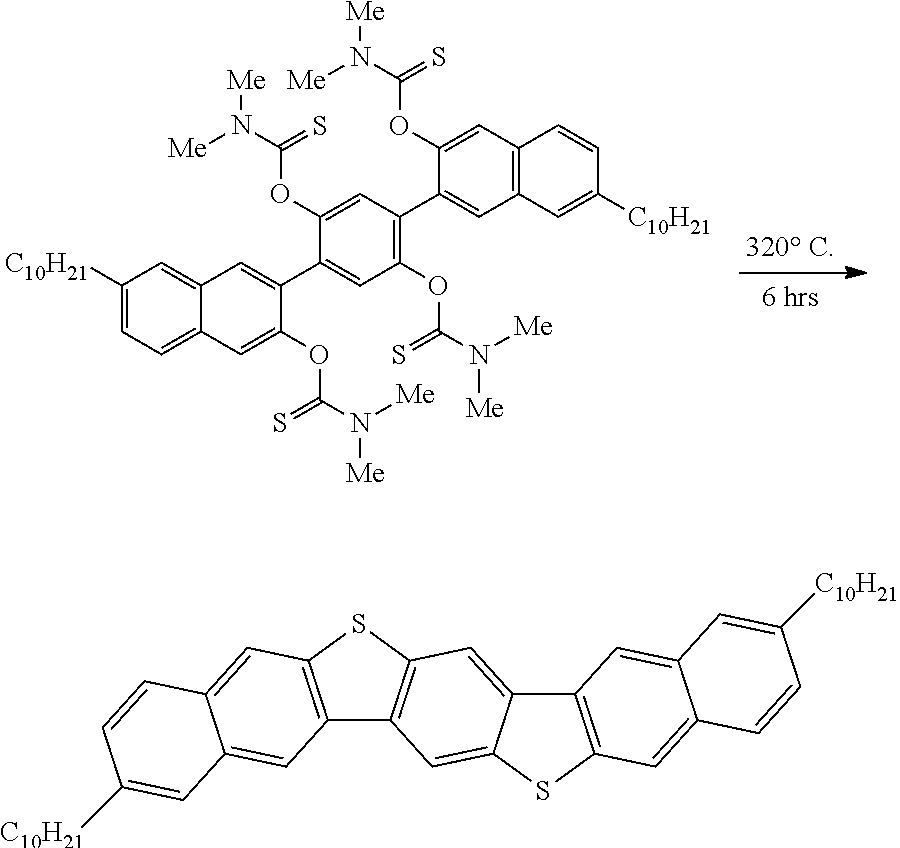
C1([C10H21])=CC=C2C(=C1)C=C(C1=CC(OC(N([Me])[Me])=S)=C(C3=CC4=C(C=C3OC(N([Me])[Me])=S)C=CC([C10H21])=C4)C=C1OC(N([Me])[Me])=S)C(OC(N([Me])[Me])=S)=C2.C12=C(SC3=C1C=C1C(=C3)C3=C(S1)C=C1C(=C3)C=C([C10H21])C=C1)C=C1C(=C2)C=C([C10H21])C=C1
